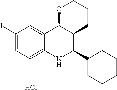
C12=CC(I)=CC=C1NC(C1CCCCC1)C1C2OCCC1.Cl
